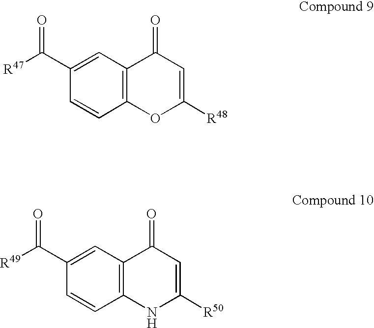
C12=C(C=C(C([R47])=O)C=C1)C(=O)C=C([R48])O2.C12=C(C=C(C([R49])=O)C=C1)C(=O)C=C([R50])N2
